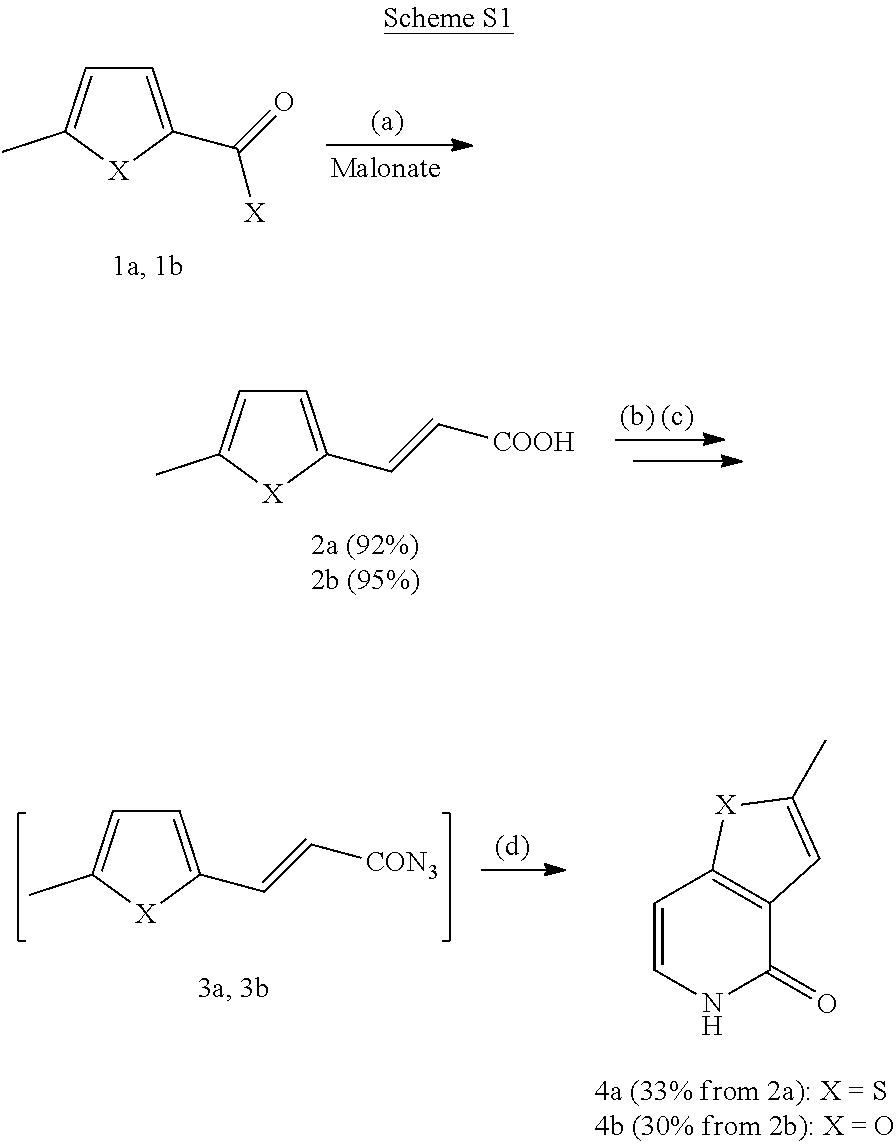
C1=C(C(=O)[X])[X]C(C)=C1.C1=C(C=C[COOH])[X]C(C)=C1.C1=C(C=C[CON3])[X]C(C)=C1.C1=CNC(=O)C2=C1[X]C(C)=C2
